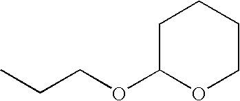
C1C(OCCC)OCCC1
